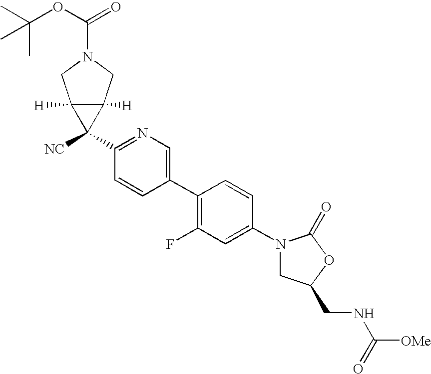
C1(N2CC(CNC(=O)[OMe])OC2=O)=CC(F)=C(C2=CN=C(C3([NC])C4([H])C3([H])CN(C(OC(C)(C)C)=O)C4)C=C2)C=C1
